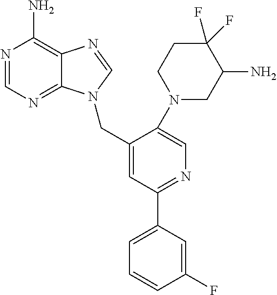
N1=CN=C2C(=C1N)N=CN2CC1=CC(C2=CC=CC(F)=C2)=NC=C1N1CC(N)C(F)(F)CC1
